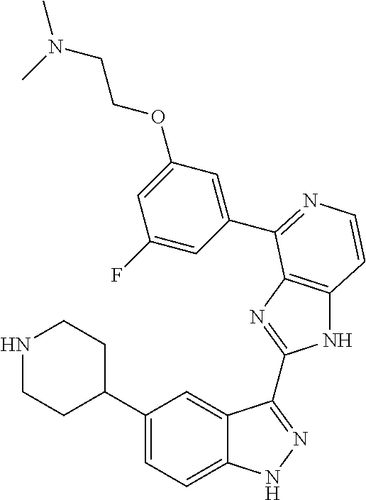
C1(C2CCNCC2)=CC=C2C(=C1)C(C1=NC3=C(N1)C=CN=C3C1=CC(OCCN(C)C)=CC(F)=C1)=NN2
